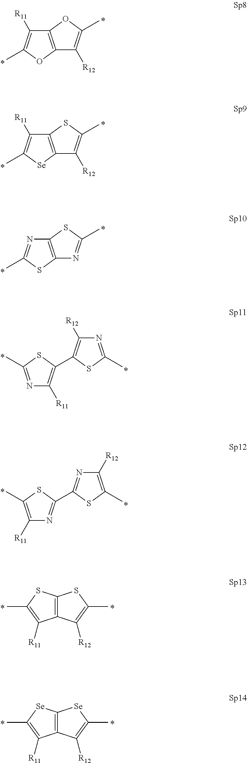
C12=C(OC(C)=C1[R11])C([R12])=C(C)O2.C12=C([Se]C(C)=C1[R11])C([R12])=C(C)S2.C12=C(SC(C)=N1)N=C(C)S2.N1=C(C)SC(C2=C([R12])N=C(C)S2)=C1[R11].C1([R11])=C(C)SC(C2=NC([R12])=C(C)S2)=N1.C12=C(C([R12])=C(C)S1)C([R11])=C(C)S2.C12=C(C([R12])=C(C)[Se]1)C([R11])=C(C)[Se]2
